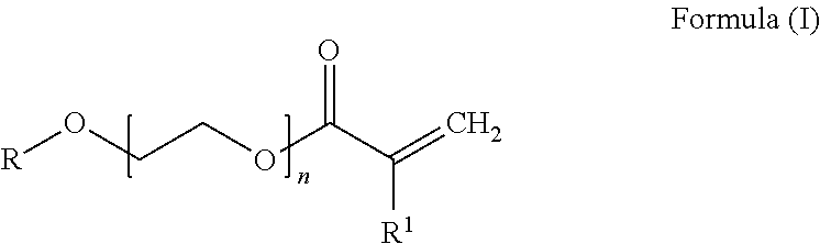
[R]OCCOC(C(=C)[R1])=O
